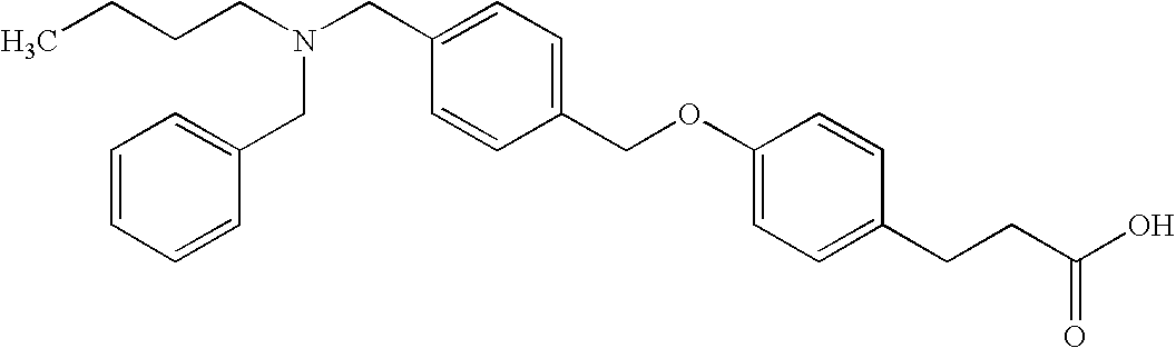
C(CCC)N(CC1=CC=C(COC2=CC=C(CCC(O)=O)C=C2)C=C1)CC1=CC=CC=C1
